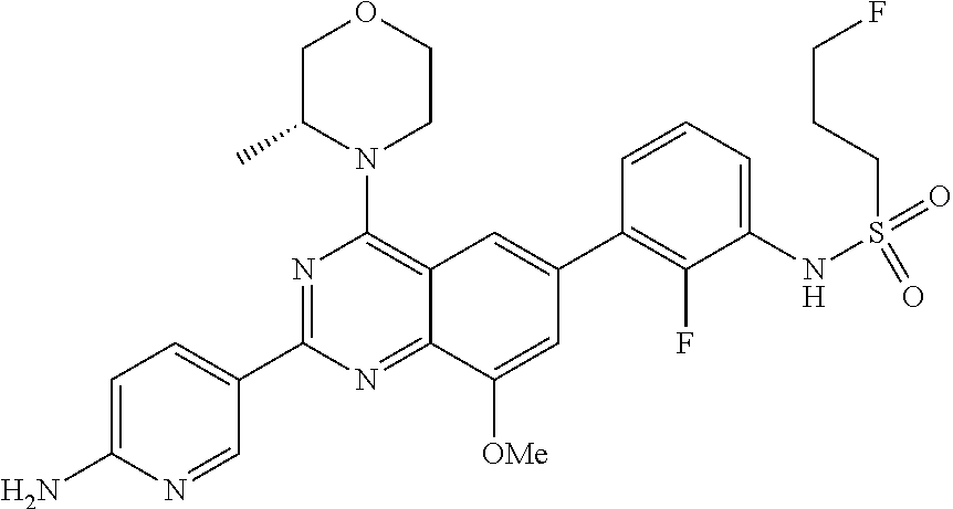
C1=C(N)N=CC(C2=NC(N3CCOCC3C)=C3C(=N2)C([OMe])=CC(C2=C(F)C(NS(=O)(=O)CCCF)=CC=C2)=C3)=C1
